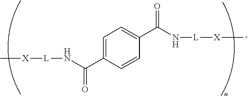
C[X][L]NC(=O)C1=CC=C(C(N[L][X]C)=O)C=C1
